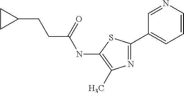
N1=C(C2=CC=CN=C2)SC(NC(CCC2CC2)=O)=C1C
